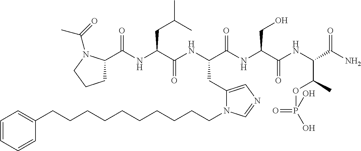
C1C(C(NC(C(NC(C(NC(C(NC(C(N)=O)C(C)OP(=O)(O)O)=O)CO)=O)CC2=CN=CN2CCCCCCCCCCC2=CC=CC=C2)=O)CC(C)C)=O)N(C(=O)C)CC1
